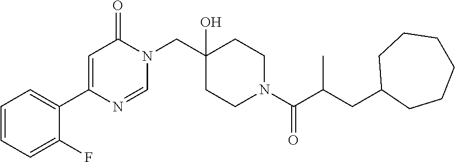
C1=NC(C2=CC=CC=C2F)=CC(=O)N1CC1(O)CCN(C(=O)C(C)CC2CCCCCC2)CC1
